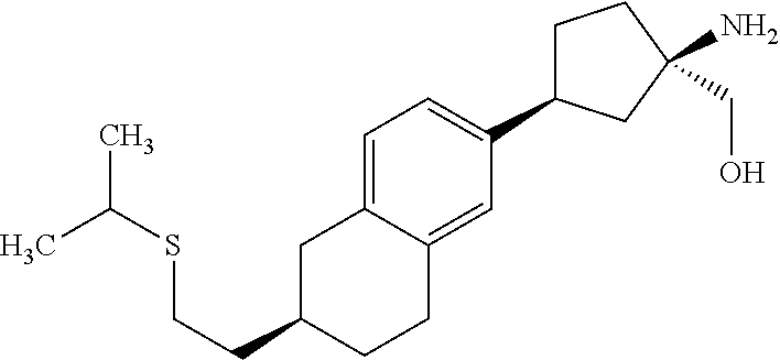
C1=C2C(=CC(C3CCC(N)(CO)C3)=C1)CCC(CCSC(C)C)C2
